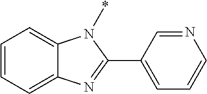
C1=CC=C2C(=C1)N(*)C(C1=CC=CN=C1)=N2
